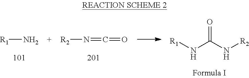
[R1]N.[R2]N=C=O.[R1]NC(N[R2])=O
